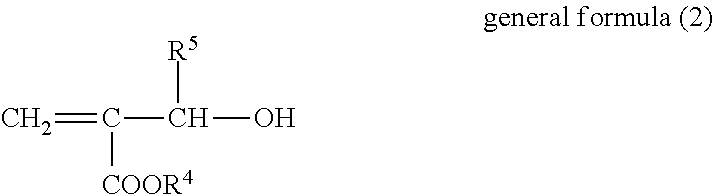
C=C([COOR4])C([R5])O
